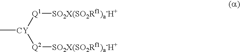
C[CY]([Q1][SO2X(SO2Rf1)a-H+])[Q2][SO2X(SO2Rf1)a-H+]
